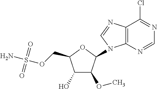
C1(O)C(OC)C(N2C3=C(C(Cl)=NC=N3)N=C2)OC1COS(N)(=O)=O
